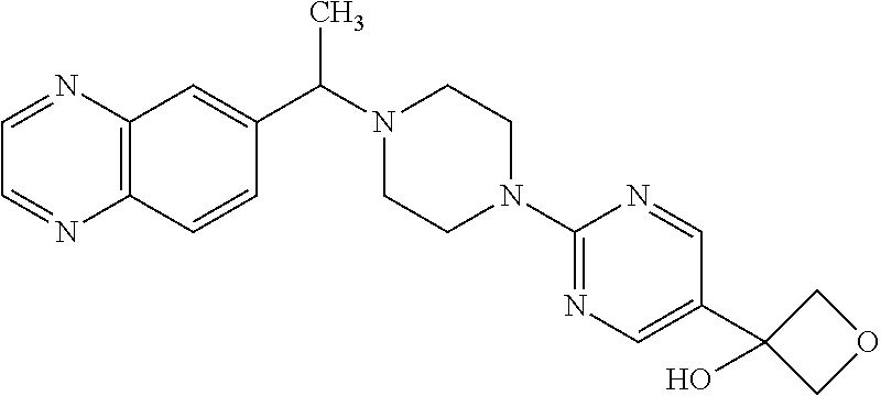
C(N1CCN(C2=NC=C(C3(O)COC3)C=N2)CC1)(C)C1=CC2=C(C=C1)N=CC=N2
